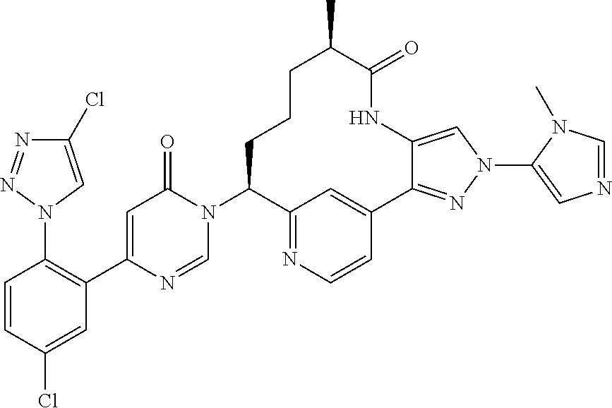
C1(Cl)=CN(C2=C(C3=CC(=O)N(C4C5=NC=CC(=C5)C5=NN(C6=CN=CN6C)C=C5NC(=O)C(C)CCC4)C=N3)C=C(Cl)C=C2)N=N1
